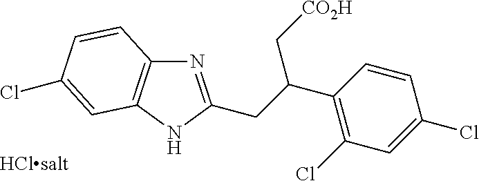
N1=C(CC(C2=C(Cl)C=C(Cl)C=C2)C[CO2H])NC2=C1C=CC(Cl)=C2
